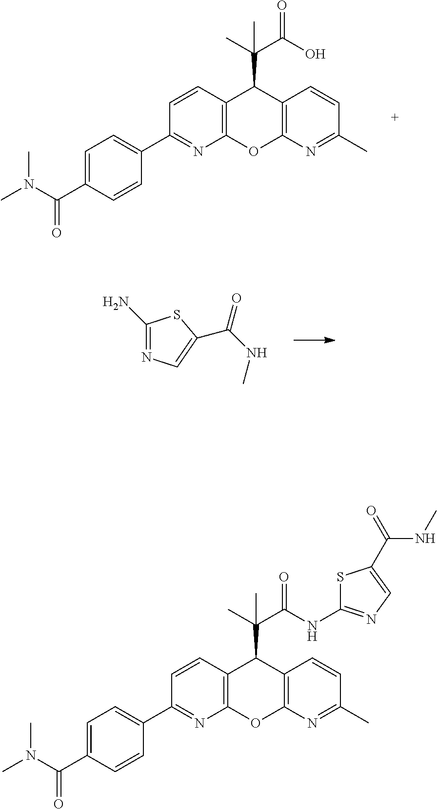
C1=C(C(N(C)C)=O)C=CC(C2=NC3=C(C=C2)C(C(C)(C(O)=O)C)C2=C(O3)N=C(C)C=C2)=C1.C1(C(NC)=O)=CN=C(N)S1.C1=C(C(N(C)C)=O)C=CC(C2=NC3=C(C=C2)C(C(C)(C(NC2=NC=C(C(=O)NC)S2)=O)C)C2=C(O3)N=C(C)C=C2)=C1
